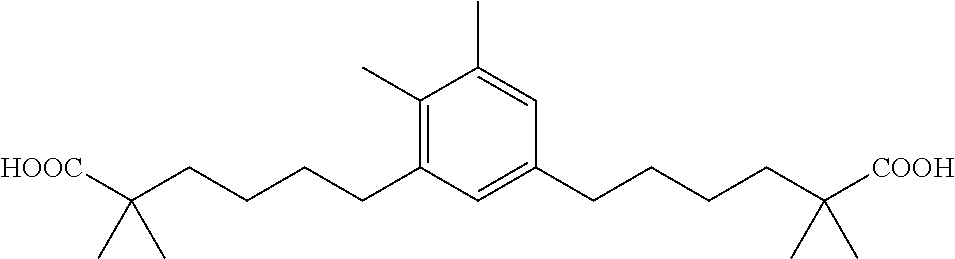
C1(C)=C(CCCCC([HOOC])(C)C)C=C(CCCCC([COOH])(C)C)C=C1C
